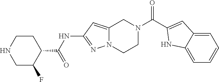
C1=C2CN(C(C3=CC4=CC=CC=C4N3)=O)CCN2N=C1NC(C1CCNCC1F)=O
